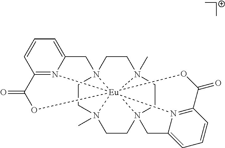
C1CN2(C)CCN34CCN5(C)CCN16CC1=CC=CC7=N1[Eu]62531(N2=C(C=CC=C2C4)C(=O)O1)OC7=O
